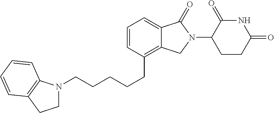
C(CCCCC1=C2C(=CC=C1)C(=O)N(C1C(=O)NC(=O)CC1)C2)N1CCC2=C1C=CC=C2
